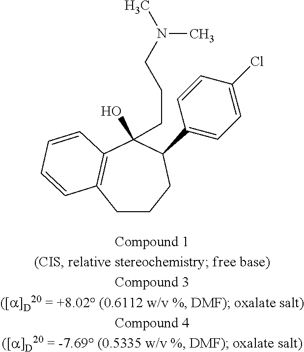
C1CCC(C2=CC=C(Cl)C=C2)C(O)(CCCN(C)C)C2=C1C=CC=C2
